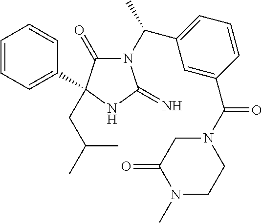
N1(C(C2=CC=CC(C(N3CC(=O)N(C)CC3)=O)=C2)C)C(=O)C(CC(C)C)(C2=CC=CC=C2)NC1=N
